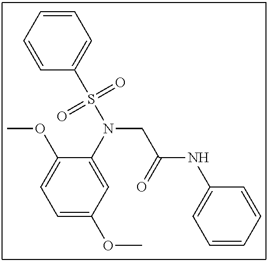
C1=C(OC)C=C(N(S(C2=CC=CC=C2)(=O)=O)CC(NC2=CC=CC=C2)=O)C(OC)=C1
